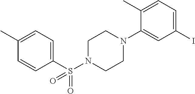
C1(S(N2CCN(C3=CC(I)=CC=C3C)CC2)(=O)=O)=CC=C(C)C=C1
